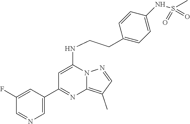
C1(C2=NC3=C(C)C=NN3C(NCCC3=CC=C(NS(=O)(=O)C)C=C3)=C2)=CN=CC(F)=C1
